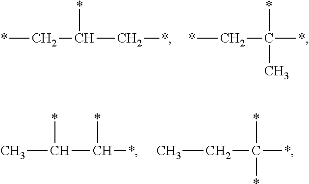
*CC(*)C*.*CC(*)(C)*.CC(*)C(*)*.CCC(*)(*)*
